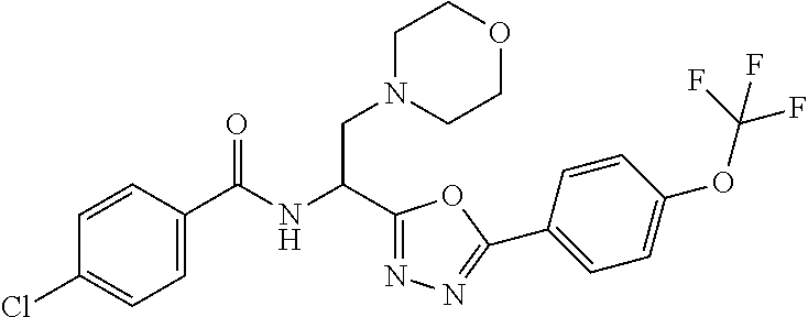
C1(C(NC(C2=CC=C(Cl)C=C2)=O)CN2CCOCC2)=NN=C(C2=CC=C(OC(F)(F)F)C=C2)O1
